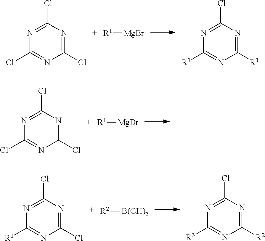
N1=C(Cl)N=C(Cl)N=C1[R1].[R2][B(CH)2].N1=C(Cl)N=C([R2])N=C1[R3].N1=C(Cl)N=C(Cl)N=C1Cl.[R1][MgBr].N1=C(Cl)N=C([R1])N=C1[R1].N1=C(Cl)N=C(Cl)N=C1Cl.[R1][MgBr]
